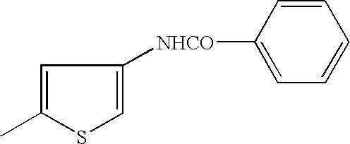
C1=C(C)SC=C1[NHCO]C1=CC=CC=C1
